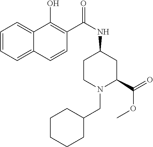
C1=CC=C2C(=C1)C(O)=C(C(NC1CCN(CC3CCCCC3)C(C(OC)=O)C1)=O)C=C2
